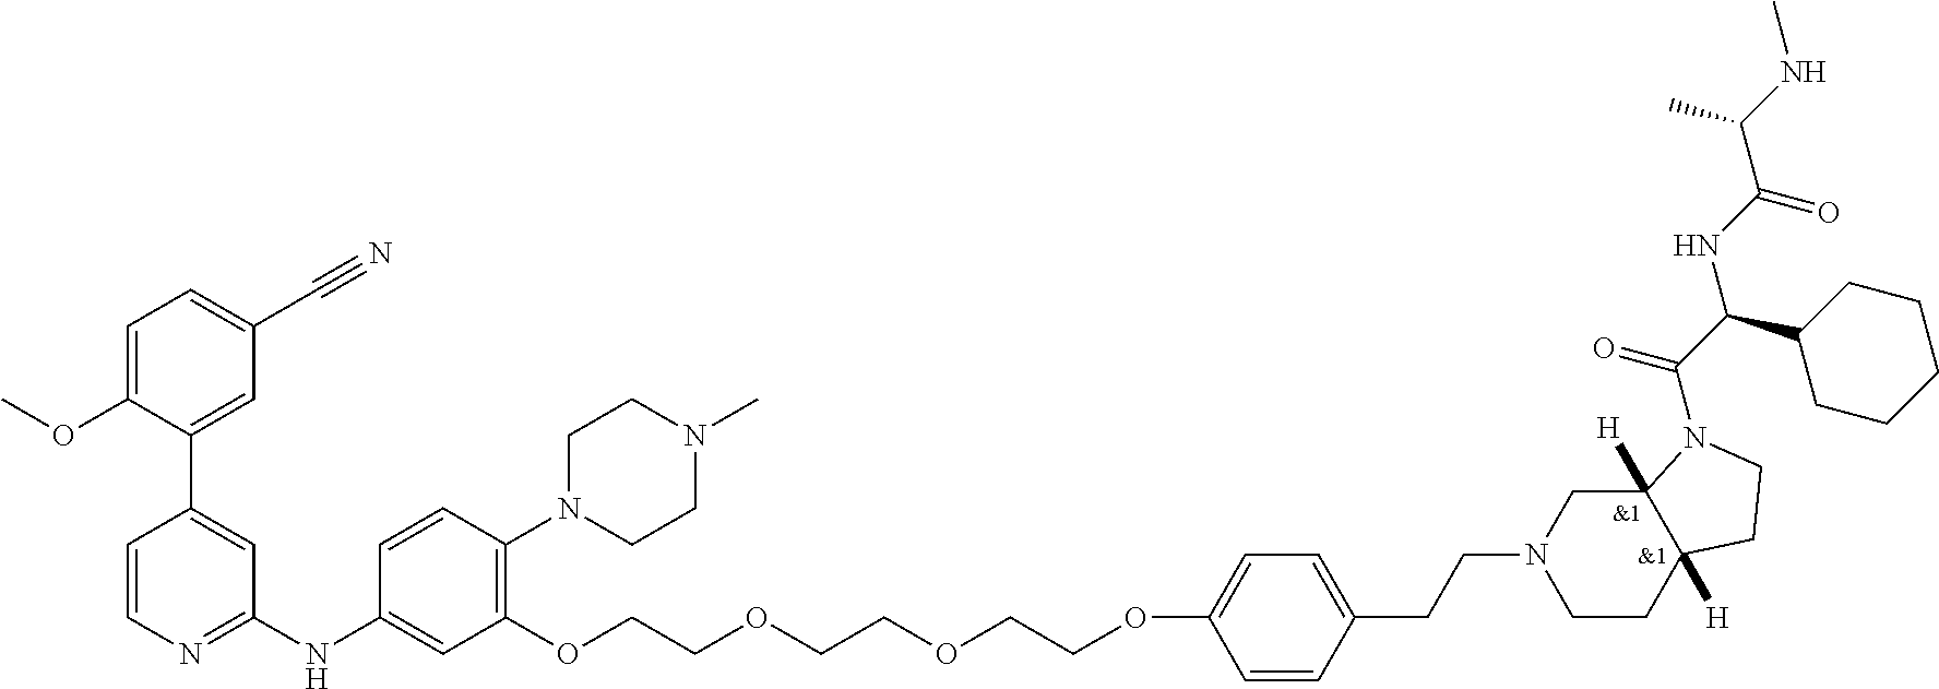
C1=C(OC)C(C2=CC(NC3=CC(OCCOCCOCCOC4=CC=C(CCN5CCC6([H])C([H])(C5)N(C(C(NC(C(NC)C)=O)C5CCCCC5)=O)CC6)C=C4)=C(N4CCN(C)CC4)C=C3)=NC=C2)=CC(C#N)=C1
